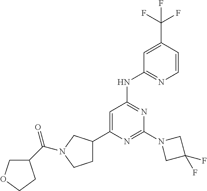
C1=C(C(F)(F)F)C=CN=C1NC1=NC(N2CC(F)(F)C2)=NC(C2CCN(C(C3COCC3)=O)C2)=C1
